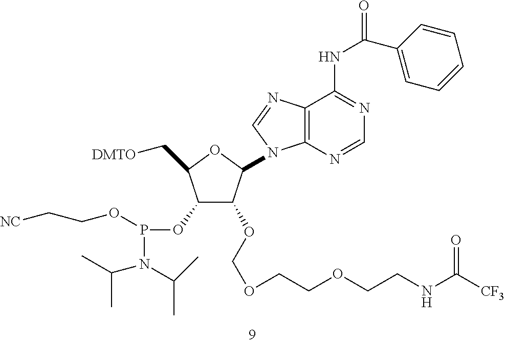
C1(OP(OCC[NC])N(C(C)C)C(C)C)C(OCOCCOCCNC([CF3])=O)C(N2C3=C(C(NC(C4=CC=CC=C4)=O)=NC=N3)N=C2)OC1C[DMTO]
